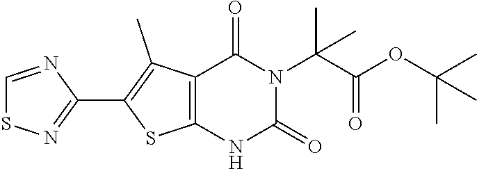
C1(C2=C(C)C3=C(S2)NC(=O)N(C(C(OC(C)(C)C)=O)(C)C)C3=O)=NSC=N1
